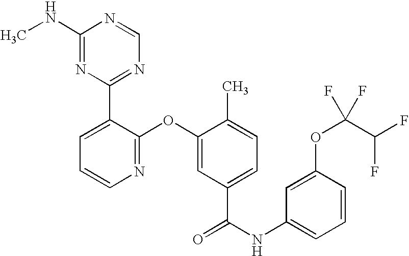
N1=C(OC2=CC(C(NC3=CC=CC(OC(F)(C(F)F)F)=C3)=O)=CC=C2C)C(C2=NC=NC(NC)=N2)=CC=C1
